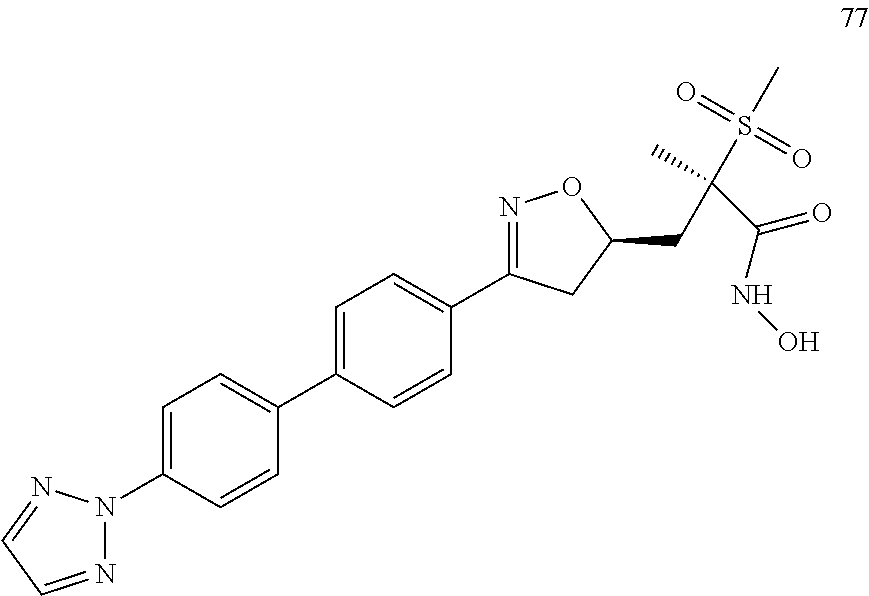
C1=CC(N2N=CC=N2)=CC=C1C1=CC=C(C2=NOC(CC(C(NO)=O)(C)S(=O)(=O)C)C2)C=C1
